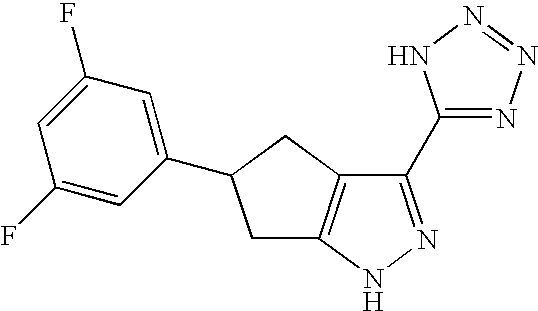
C1(C2=NN=NN2)=NNC2=C1CC(C1=CC(F)=CC(F)=C1)C2
